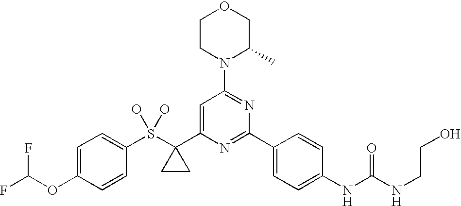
C1=C(OC(F)F)C=CC(S(C2(C3=CC(N4C(C)COCC4)=NC(C4=CC=C(NC(NCCO)=O)C=C4)=N3)CC2)(O)O)=C1
